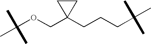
C(OCC1(CCCC(C)(C)C)CC1)(C)(C)C
